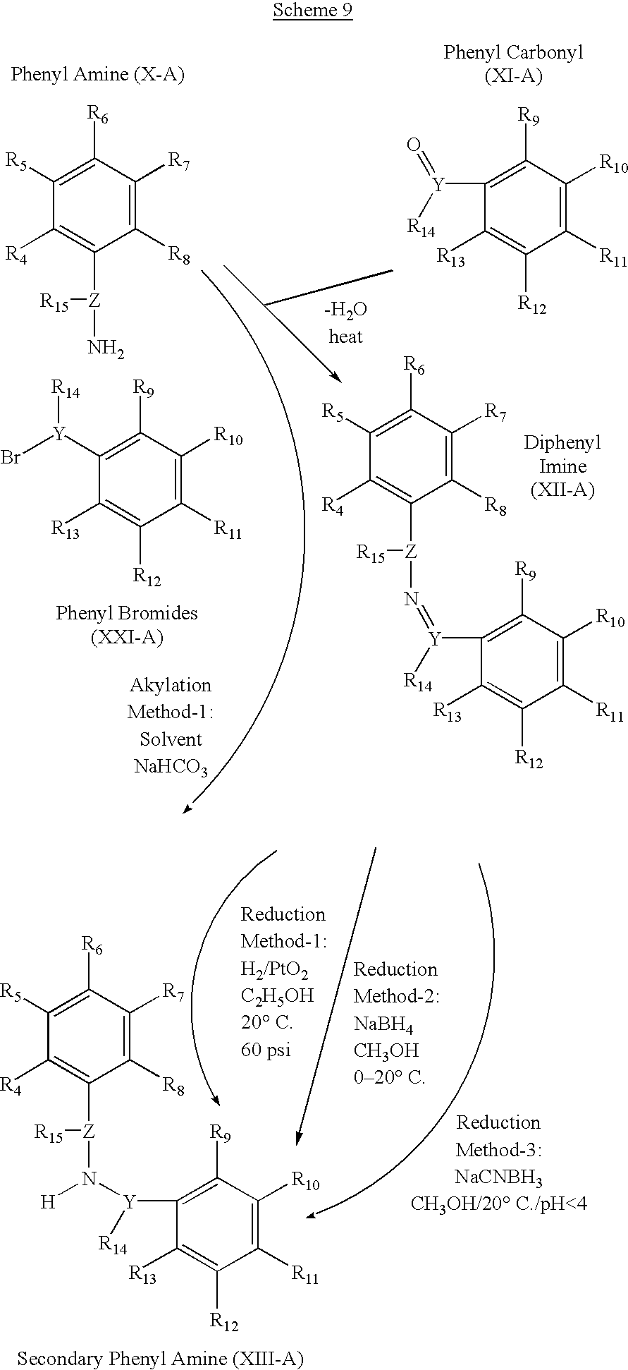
C1([R13])=C([R12])C([R11])=C([R10])C([R9])=C1[Y]([R14])N([Z](C1=C([R4])C([R5])=C([R6])C([R7])=C1[R8])[R15])[H].C1([R13])=C([R12])C([R11])=C([R10])C([R9])=C1[Y](=O)[R14].C1([R13])=C([R12])C([R11])=C([R10])C([R9])=C1[Y](Br)[R14].C1([R4])=C([Z](N)[R15])C([R8])=C([R7])C([R6])=C1[R5].C1([R13])=C([R12])C([R11])=C([R10])C([R9])=C1[Y]([R14])=N[Z](C1=C([R4])C([R5])=C([R6])C([R7])=C1[R8])[R15]
